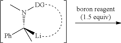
CN([DG])C([Ph])([Li])C
